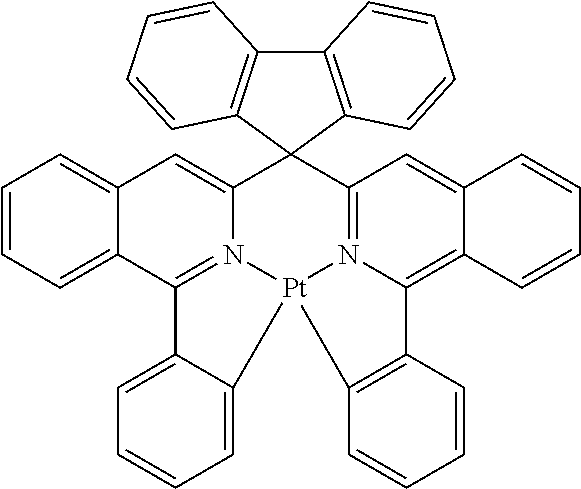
C12=C(C3(C4=C1C=CC=C4)C1=CC4=CC=CC=C4C4=N1[Pt]1(N5=C3C=C3C(=C5C5=C1C=CC=C5)C=CC=C3)C1=CC=CC=C41)C=CC=C2
